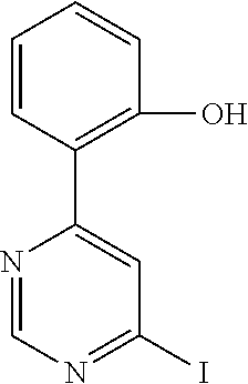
C1=CC(C2=CC(I)=NC=N2)=C(O)C=C1
